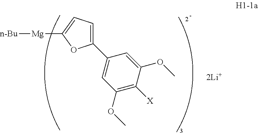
C1(C2=CC(OC)=C([X])C(OC)=C2)=CC=C([Mg][n-Bu])O1
